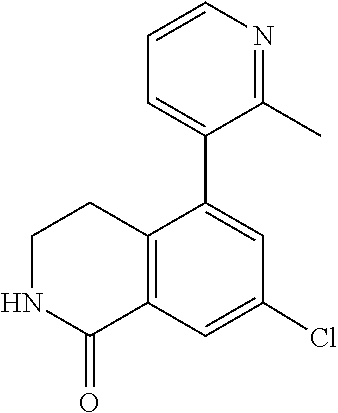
C1=C(C2=CC(Cl)=CC3=C2CCNC3=O)C(C)=NC=C1
